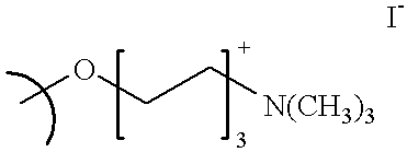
COCC[N(CH3)3]
